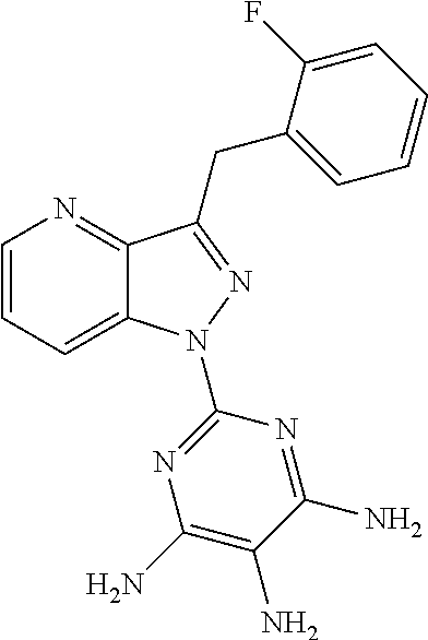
C1=CC=C2C(=N1)C(CC1=CC=CC=C1F)=NN2C1=NC(N)=C(N)C(N)=N1
